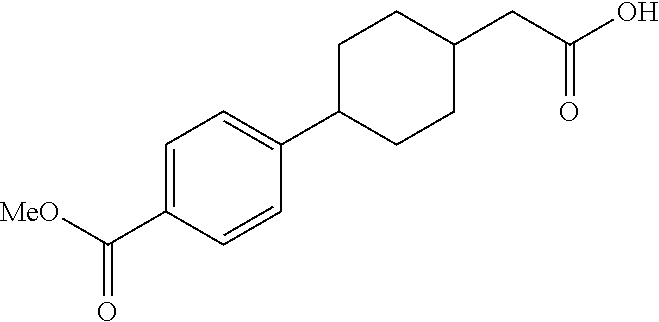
C1=C(C([MeO])=O)C=CC(C2CCC(CC(O)=O)CC2)=C1
